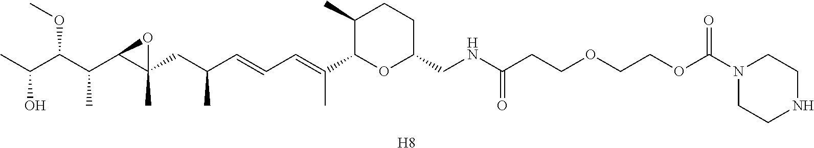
C1(C)C(C(=CC=CC(CC2(C)C(C(C(C(C)O)OC)C)O2)C)C)OC(CNC(CCOCCOC(N2CCNCC2)=O)=O)CC1.[H8]
